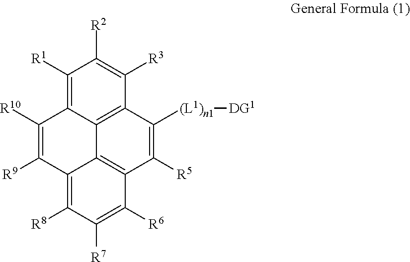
C1([R1])=C2C3=C(C([R3])=C1[R2])C([(L1)n1][DG1])=C([R5])C1=C3C(=C([R8])C([R7])=C1[R6])C([R9])=C2[R10]
